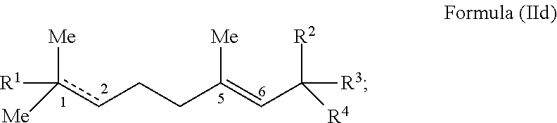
c(cCCC(=CC([R2])([R3])[R4])[Me])([Me])([Me])[R1]
